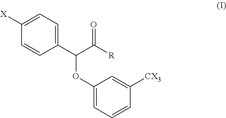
C1=C([X])C=CC(C(C([R])=O)OC2=CC=CC([CX3])=C2)=C1
